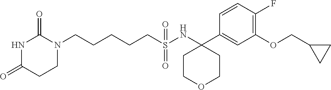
C(CCCS(NC1(C2=CC(OCC3CC3)=C(F)C=C2)CCOCC1)(=O)=O)CN1C(=O)NC(=O)CC1
